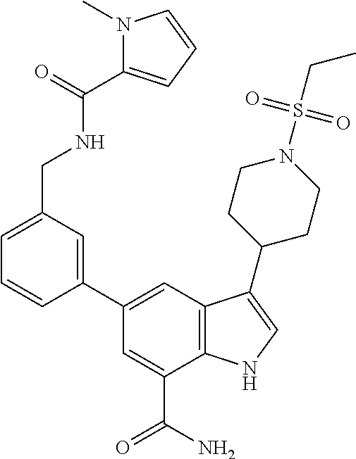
C1=C(C(N)=O)C2=C(C=C1C1=CC(CNC(C3=CC=CN3C)=O)=CC=C1)C(C1CCN(S(CC)(=O)=O)CC1)=CN2
